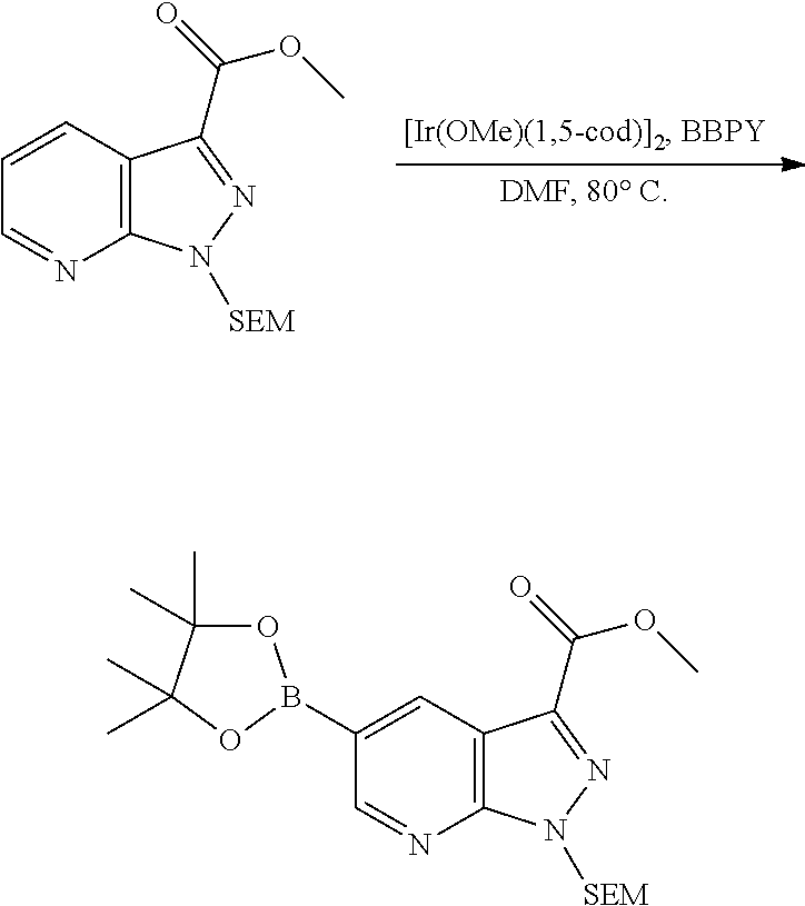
C1(B2OC(C)(C)C(C)(C)O2)=CC2=C(N=C1)N([SEM])N=C2C(=O)OC.C1=CC2=C(N=C1)N([SEM])N=C2C(=O)OC
